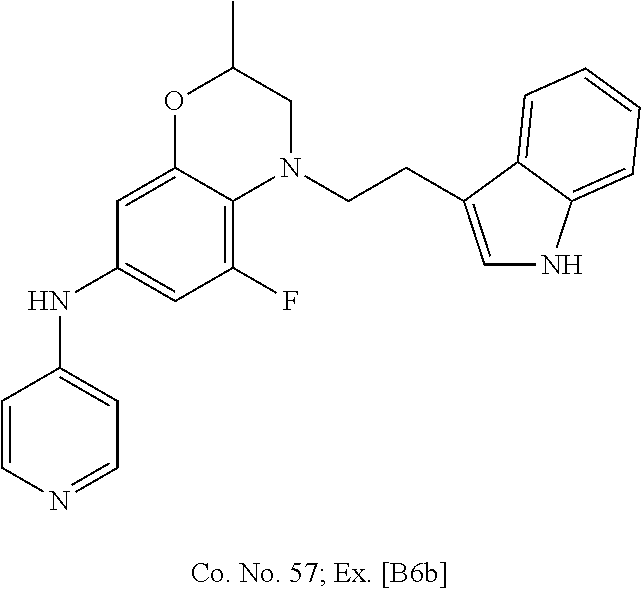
C1=CN=CC=C1NC1=CC(F)=C2C(=C1)OC(C)CN2CCC1=CNC2=CC=CC=C21
